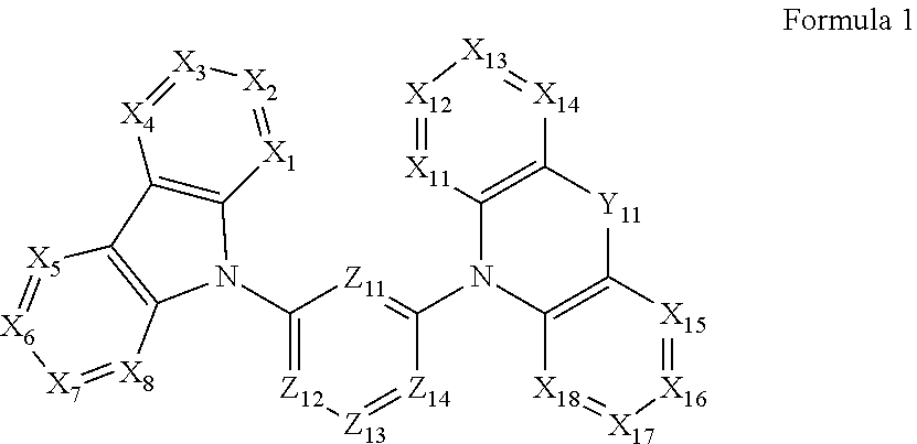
C12=C([X1]=[X2][X3]=[X4]1)N(C1=[Z12][Z13]=[Z14]C(N3C4=C([Y11]C5=C3[X18]=[X17][X16]=[X15]5)[X14]=[X13][X12]=[X11]4)=[Z11]1)C1=C2[X5]=[X6][X7]=[X8]1
